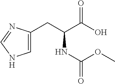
C1=C(CC(C(=O)O)NC(OC)=O)N=CN1
